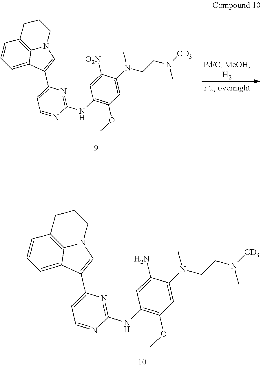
C1=CC=C2C3=C1CCCN3C=C2C1=CC=NC(NC2=C(OC)C=C(N(CCN([CD3])C)C)C(N)=C2)=N1.C1=CC=C2C3=C1CCCN3C=C2C1=CC=NC(NC2=C(OC)C=C(N(CCN([CD3])C)C)C([O2N])=C2)=N1
